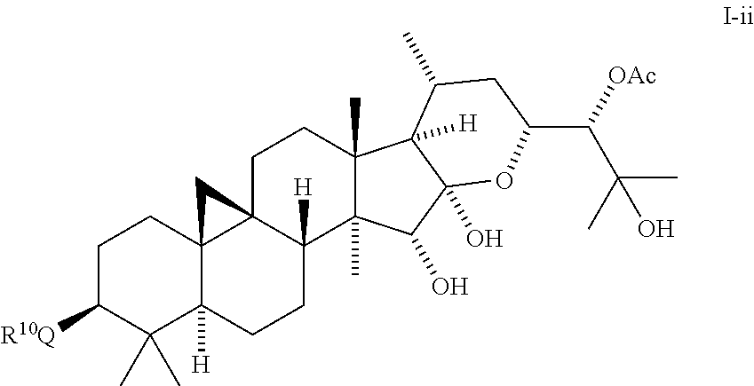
C1C([R10Q])C(C)(C)C2([H])C3(C1)C1(C([H])(CC2)C2(C)C(C)(CC1)C1([H])C(O)(C2O)OC(C(C(C)(C)O)[OAc])CC1C)C3
